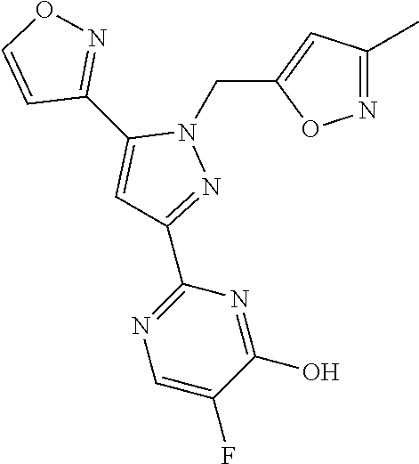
C1(CN2C(C3=NOC=C3)=CC(C3=NC=C(F)C(O)=N3)=N2)=CC(C)=NO1
